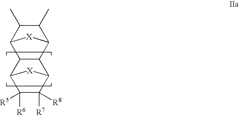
C12C(C3C(C)C(C)C1[X]3)C1C([R7])([R8])C([R6])([R5])C2[X]1
